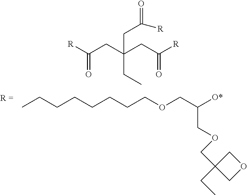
CCCCCCCCOCC([O*])COCC1(CC)COC1.[R]C(CC(CC([R])=O)(CC)CC([R])=O)=O
